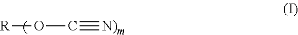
[R]OC#[N)m]
